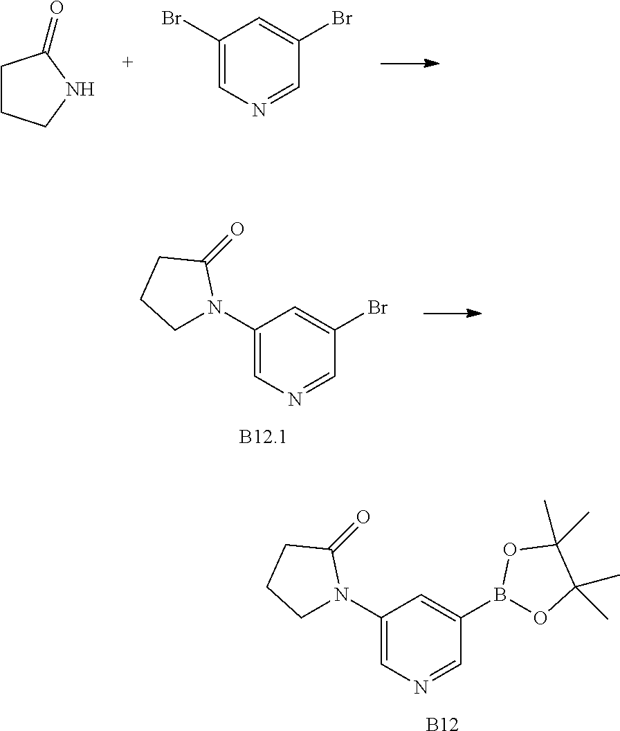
O1C(C)(C)C(C)(C)OB1C1=CC(N2CCCC2=O)=CN=C1.[B12].C1(Br)=CN=CC(Br)=C1.C1CCNC1=O.C1(N2CCCC2=O)=CN=CC(Br)=C1
